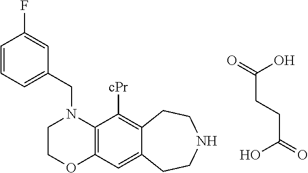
C(CCC(=O)O)(=O)O.C1COC2=C(N1CC1=CC=CC(F)=C1)C([cPr])=C1C(=C2)CCNCC1
